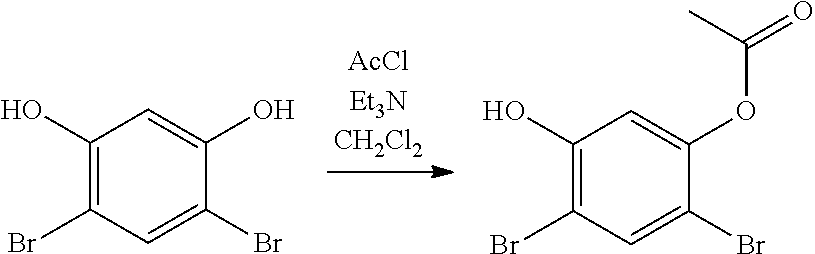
C1(O)=C(Br)C=C(Br)C(O)=C1.C1(O)=C(Br)C=C(Br)C(OC(=O)C)=C1
